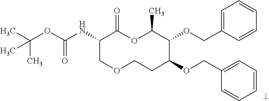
N(C1COCCC(OCC2=CC=CC=C2)C(OCC2=CC=CC=C2)C(C)OC1=O)C(OC(C)(C)C)=O
